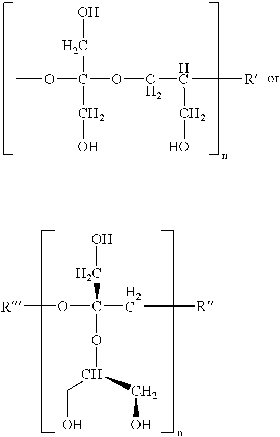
C(OC)(CO)(CO)OCC([R])CO.O([R])C(OC(CO)CO)(CO)C[R]
